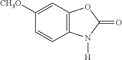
C1=C([CH3O])C=CC2=C1OC(=O)N2[H]
